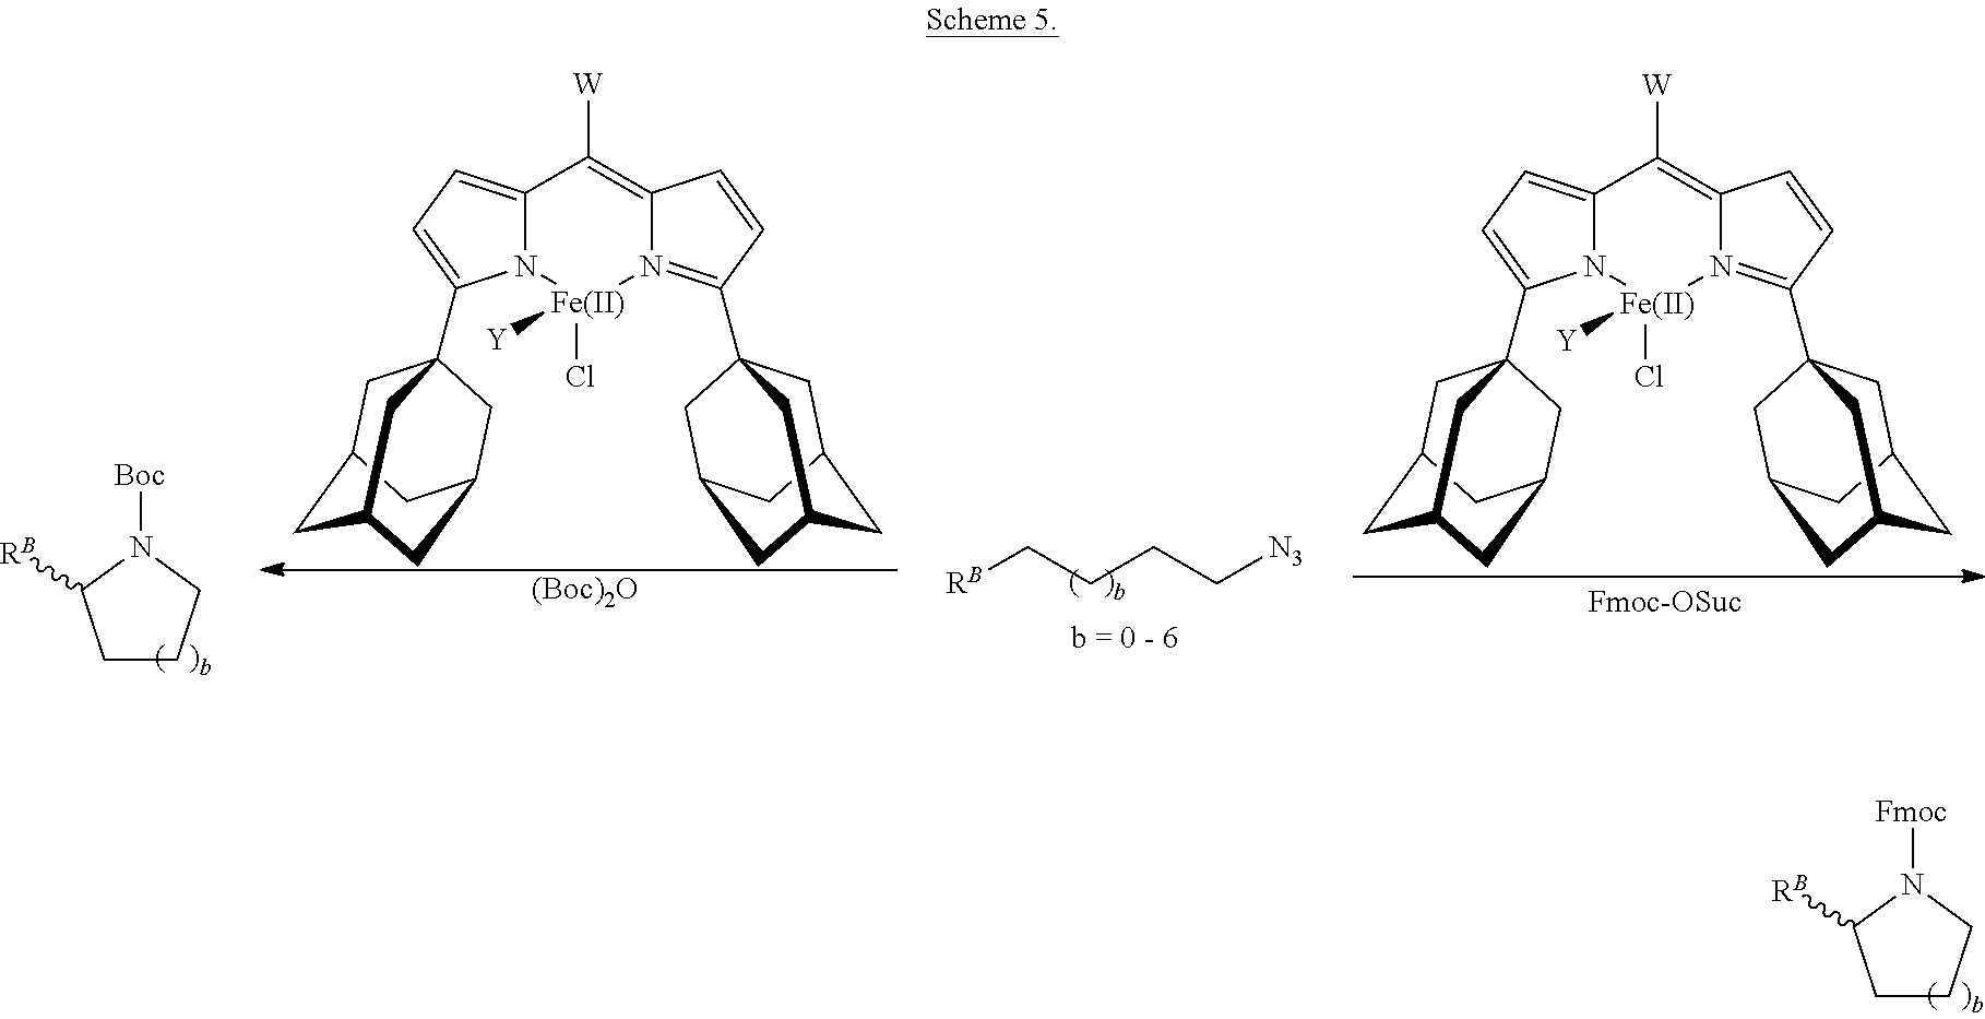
C1CCN([Fmoc])C1[RB].N12C(=CC=C1C13CC4CC(CC(C1)C4)C3)C([W])=C1N(=C(C34CC5CC(CC(C3)C5)C4)C=C1)[Fe]2(Cl)[Y].[(Boc)2O].C1CCN([Boc])C1[RB].[RB]CCCC[N3].N12C(=CC=C1C13CC4CC(CC(C1)C4)C3)C([W])=C1N(=C(C34CC5CC(CC(C3)C5)C4)C=C1)[Fe]2(Cl)[Y]
